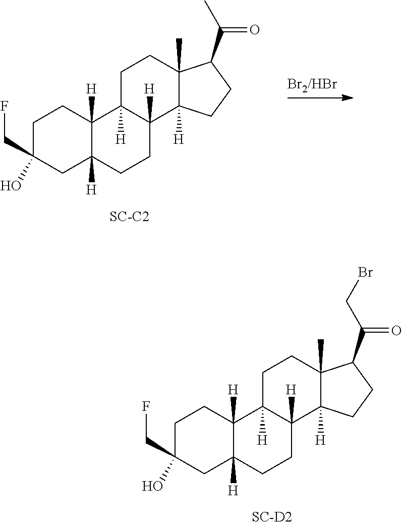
C1C(O)(CF)CC2([H])C([H])(C1)C1([H])C([H])(CC2)C2([H])C(C)(CC1)C(C(=O)C)CC2.[SC-C2].C1C(O)(CF)CC2([H])C([H])(C1)C1([H])C([H])(CC2)C2([H])C(C)(CC1)C(C(=O)CBr)CC2.[SC-D2]
